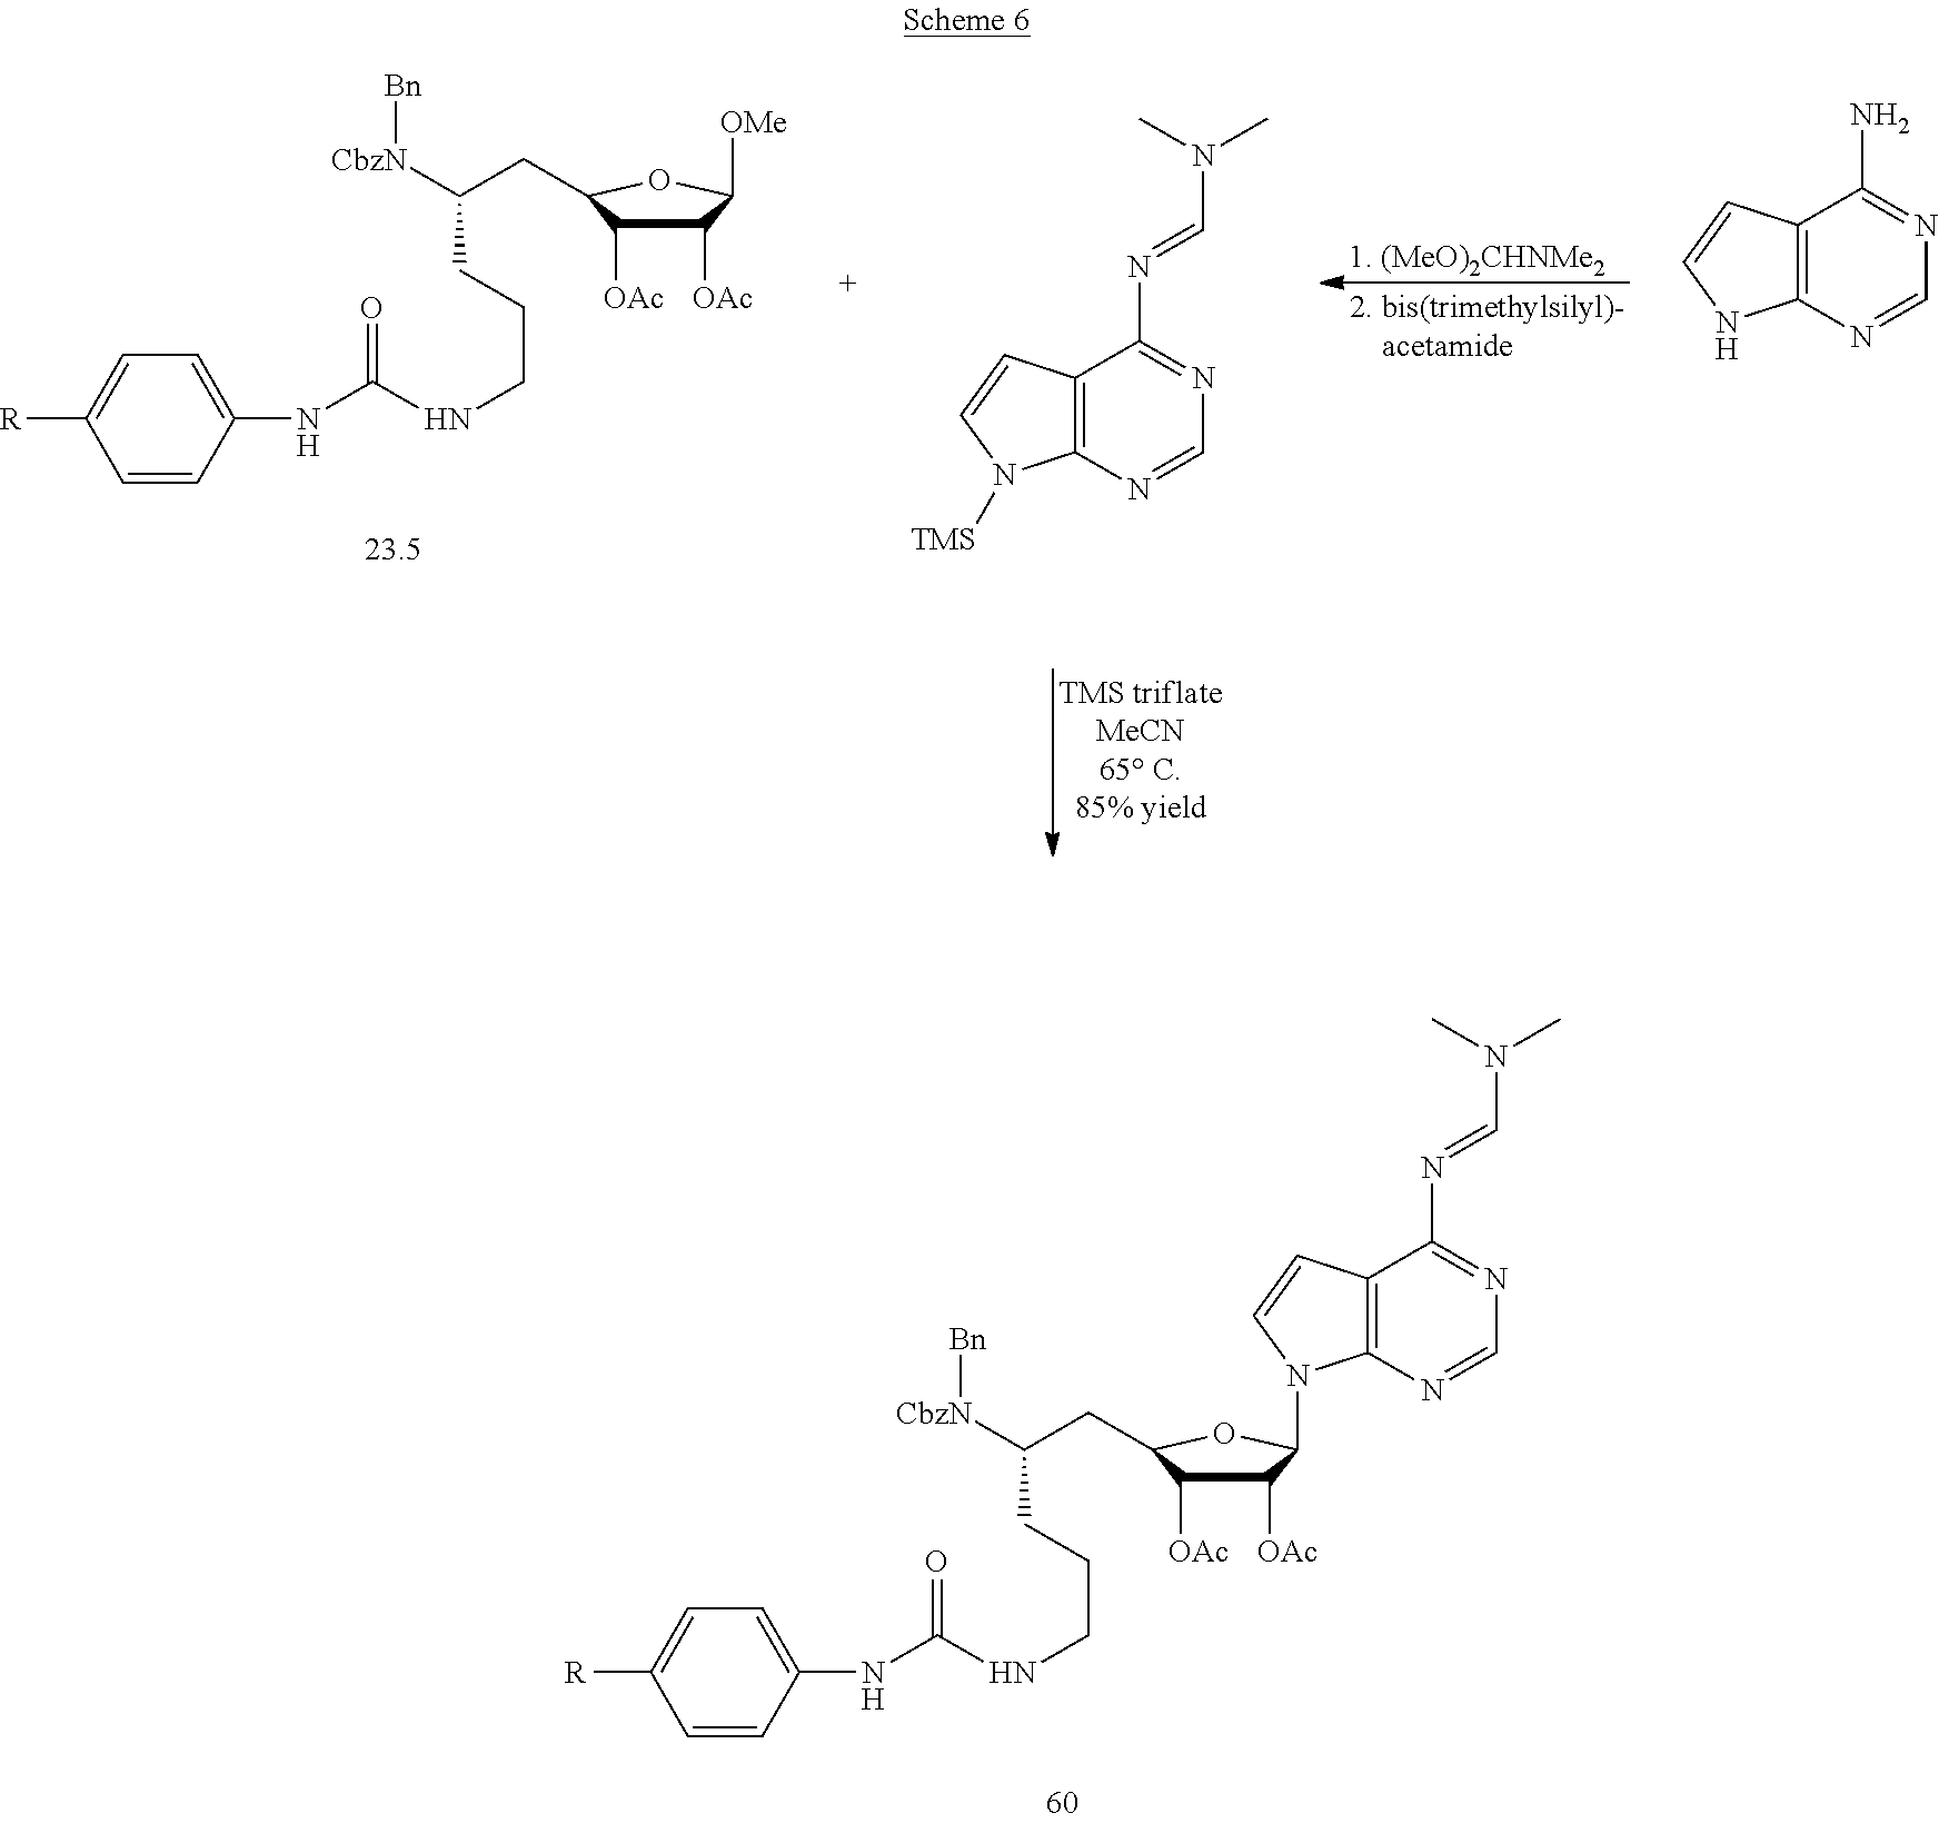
C1([OAc])C([OAc])C(CC([CbzN][Bn])CCCNC(NC2=CC=C([R])C=C2)=O)OC1[OMe].C12=C(N=CN=C1N=CN(C)C)N([TMS])C=C2.C12=C(N=CN=C1N)NC=C2.C1([OAc])C([OAc])C(CC([CbzN][Bn])CCCNC(NC2=CC=C([R])C=C2)=O)OC1N1C2=C(C(N=CN(C)C)=NC=N2)C=C1
